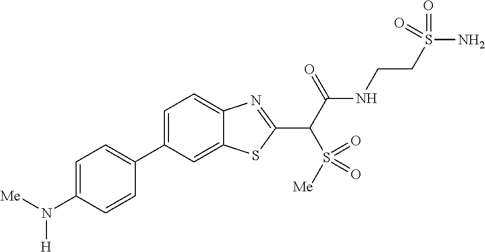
C1=C(N([H])[Me])C=CC(C2=CC=C3C(=C2)SC(C(C(NCCS(N)(=O)=O)=O)S([Me])(=O)=O)=N3)=C1
